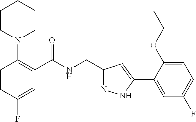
C1=CC(F)=CC(C(NCC2=NNC(C3=CC(F)=CC=C3OCC)=C2)=O)=C1N1CCCCC1
